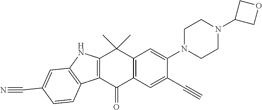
C1CN(C2=CC3=C(C=C2C#C)C(=O)C2=C(NC4=C2C=CC(C#N)=C4)C3(C)C)CCN1C1COC1
